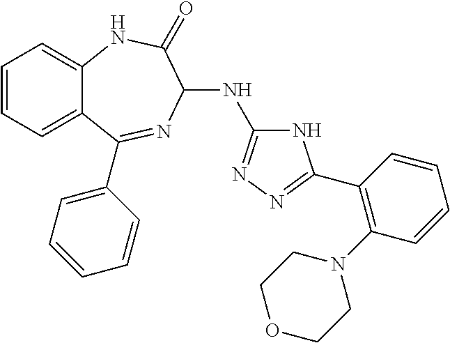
C1=CC=C2C(=C1)NC(=O)C(NC1=NN=C(C3=C(N4CCOCC4)C=CC=C3)N1)N=C2C1=CC=CC=C1
